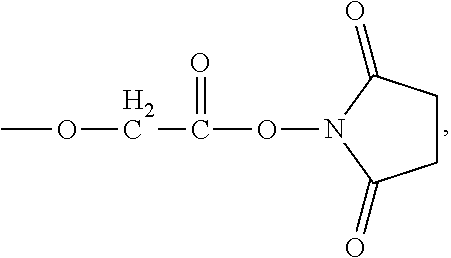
C1CC(=O)N(OC(COC)=O)C1=O
